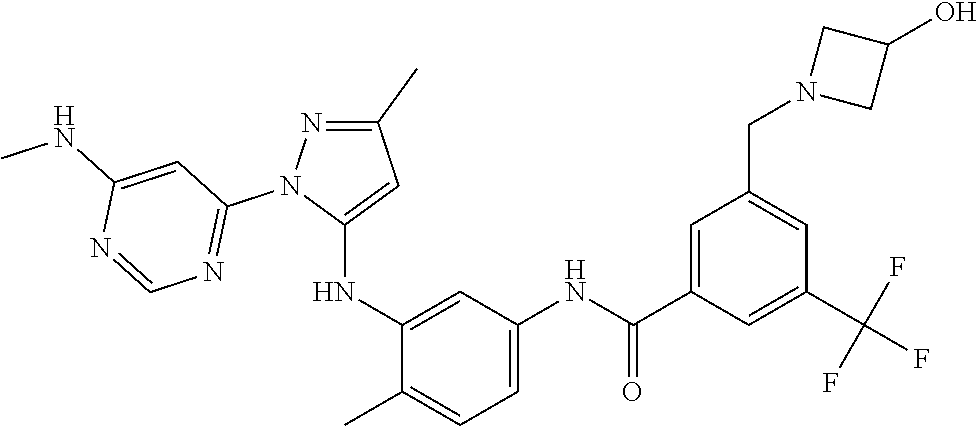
C1(C)=NN(C2=NC=NC(NC)=C2)C(NC2=CC(NC(=O)C3=CC(CN4CC(O)C4)=CC(C(F)(F)F)=C3)=CC=C2C)=C1
